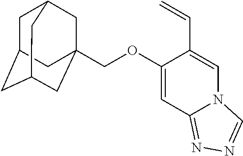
C1C2CC3CC(COC4=CC5=NN=CN5C=C4C=C)(CC1C3)C2
